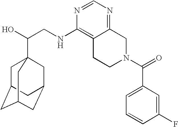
C(CNC1=C2C(=NC=N1)CN(C(=O)C1=CC=CC(F)=C1)CC2)(O)C12CC3CC(CC(C1)C3)C2
